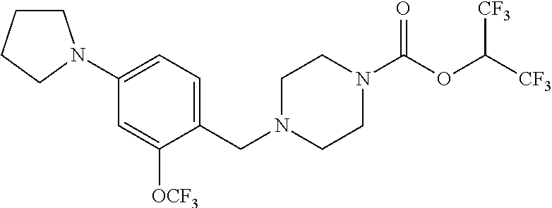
C1(N2CCCC2)=CC=C(CN2CCN(C(OC([CF3])[CF3])=O)CC2)C([OCF3])=C1
